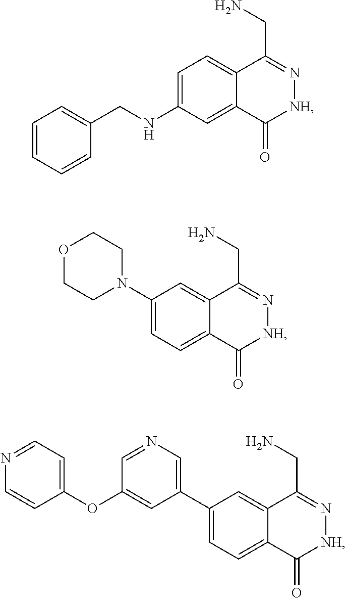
C1=C(NCC2=CC=CC=C2)C=C2C(=C1)C(CN)=N[NH]C2=O.C1(N2CCOCC2)=CC=C2C(=C1)C(CN)=N[NH]C2=O.C1(C2=CN=CC(OC3=CC=NC=C3)=C2)=CC=C2C(=C1)C(CN)=N[NH]C2=O
